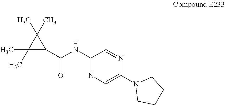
C1(N2CCCC2)=CN=C(NC(=O)C2C(C)(C)C2(C)C)C=N1
